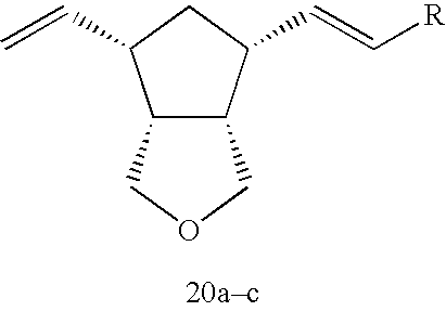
C1C(C=C)C2C(C1C=C[R])COC2
